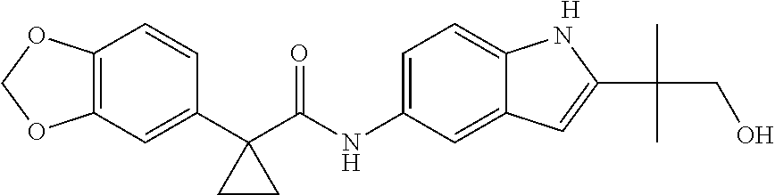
C1(C2(C(NC3=CC=C4C(=C3)C=C(C(C)(CO)C)N4)=O)CC2)=CC2=C(C=C1)OCO2.[H]
